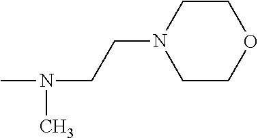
N(CCN1CCOCC1)(C)C
